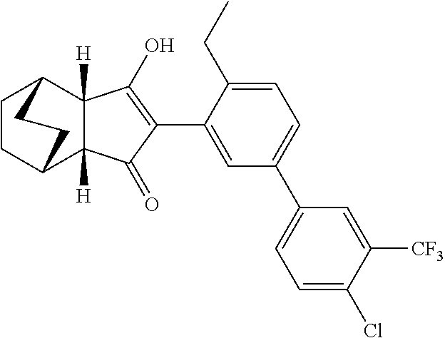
C1=C(C2=C(O)C3([H])C([H])(C2=O)C2CCC3CC2)C(CC)=CC=C1C1=CC=C(Cl)C([CF3])=C1
